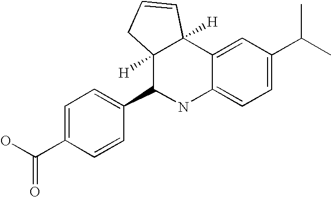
C(C1=CC=C(C2NC3=CC=C(C(C)C)C=C3C3([H])C2([H])CC=C3)C=C1)(O)=O
